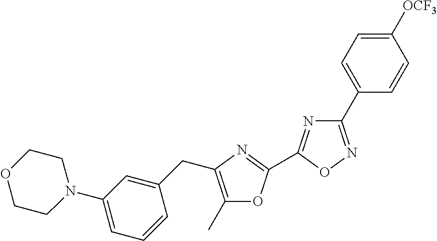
C1(N2CCOCC2)=CC=CC(CC2=C(C)OC(C3=NC(C4=CC=C([OCF3])C=C4)=NO3)=N2)=C1
